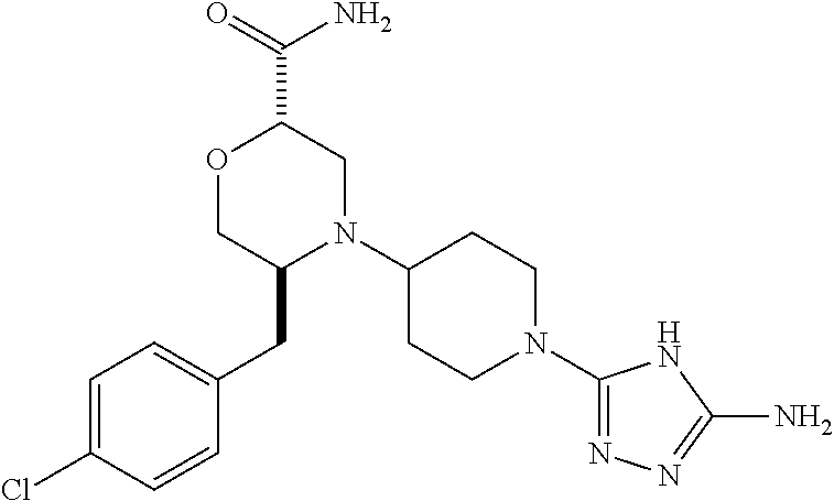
C1=C(Cl)C=CC(CC2N(C3CCN(C4=NN=C(N)N4)CC3)CC(C(=O)N)OC2)=C1
